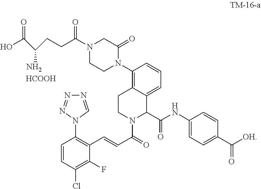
[HCOOH].C1(N2CCN(C(CCC(C(O)=O)N)=O)CC2=O)=C2C(=CC=C1)C(C(NC1=CC=C(C([OH])=O)C=C1)=O)N(C(=O)C=CC1=C(N3C=NN=N3)C=CC(Cl)=C1F)CC2
